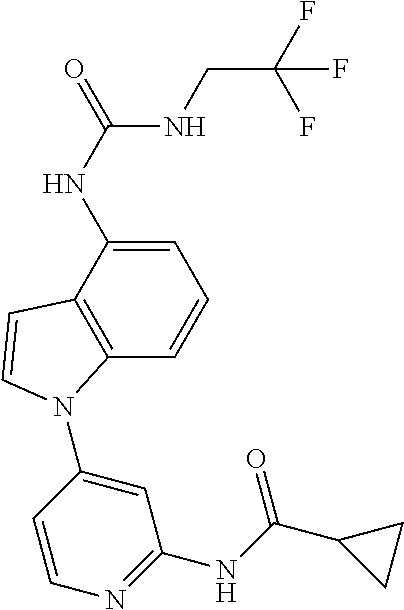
C1=C(NC(=O)NCC(F)(F)F)C2=C(C=C1)N(C1=CC(NC(C3CC3)=O)=NC=C1)C=C2
